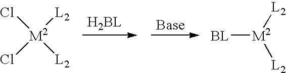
Cl[M2]([L2])([L2])Cl.[M2]([BL])([L2])[L2]
